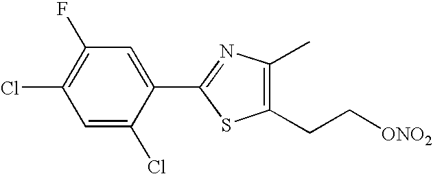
C1(Cl)=C(F)C=C(C2=NC(C)=C(CC[ONO2])S2)C(Cl)=C1
